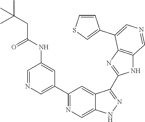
C1(C2=CN=CC(NC(CC(C)(C)C)=O)=C2)=NC=C2C(=C1)C(C1=NC3=C(N1)C=NC=C3C1=CSC=C1)=NN2
